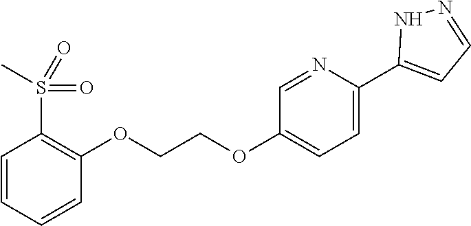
C1=C(C2=CC=NN2)N=CC(OCCOC2=C(S(=O)(C)=O)C=CC=C2)=C1
